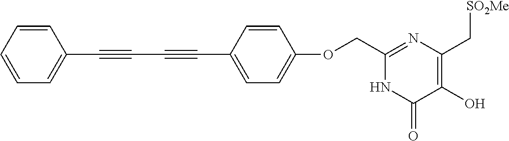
C1=CC=CC=C1C#CC#CC1=CC=C(OCC2=NC(C[SO2Me])=C(O)C(=O)N2)C=C1
